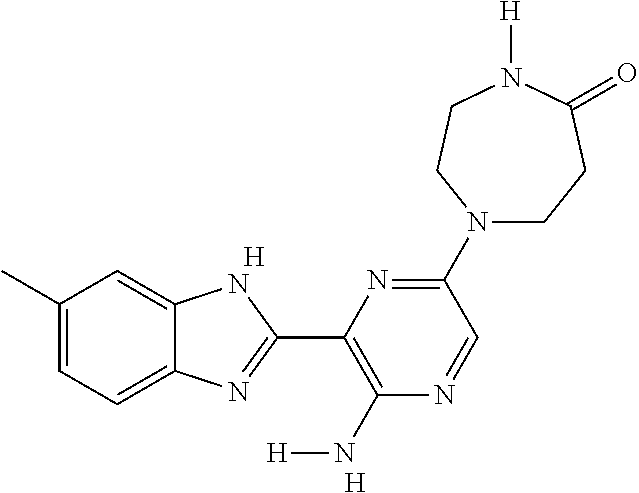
C1(C)=CC=C2C(=C1)NC(C1=C(N[H])N=CC(N3CCC(=O)N([H])CC3)=N1)=N2.[H].[H]
